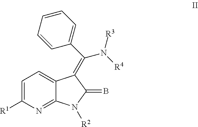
C1=C([R1])N=C2C(=C1)C(=C(N([R4])[R3])C1=CC=CC=C1)C(=B)N2[R2]
